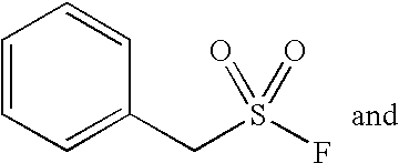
C1=CC=C(CS(F)(=O)=O)C=C1
